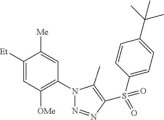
C1([Et])=CC([OMe])=C(N2N=NC(S(C3=CC=C(C(C)(C)C)C=C3)(=O)=O)=C2C)C=C1[Me]
